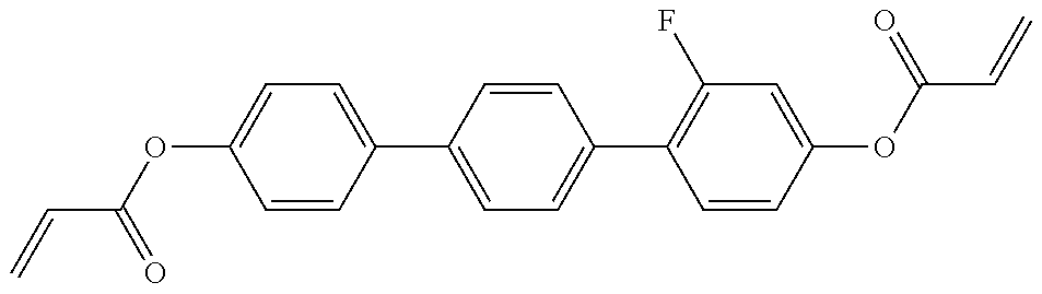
C=CC(=O)OC1=CC=C(C2=CC=C(C3=C(F)C=C(OC(C=C)=O)C=C3)C=C2)C=C1
